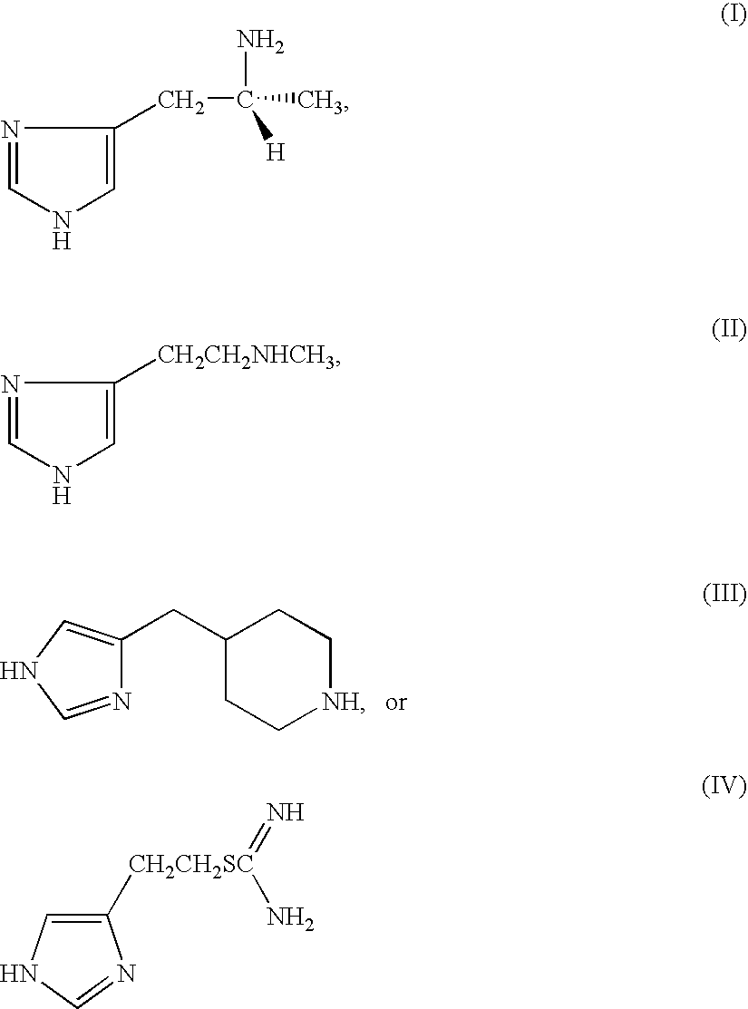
N1=CNC=C1CC1CC[NH]CC1.N1=CNC=C1CC(N)([H])C.N1=CNC=C1[CH2CH2NHCH3].C1([CH2CH2SC](=N)N)=CNC=N1
